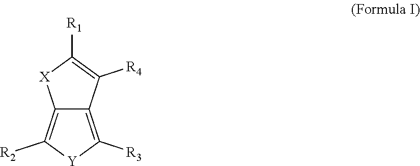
C12=C([R2])[Y]C([R3])=C1C([R4])=C([R1])[X]2
